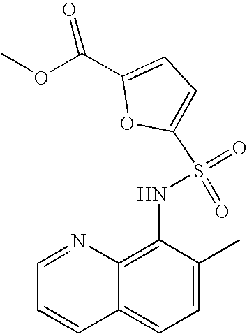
C1=NC2=C(NS(=O)(=O)C3=CC=C(C(OC)=O)O3)C(C)=CC=C2C=C1
